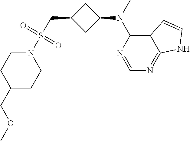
N1(S(CC2CC(N(C)C3=C4C(=NC=N3)NC=C4)C2)(=O)=O)CCC(COC)CC1
